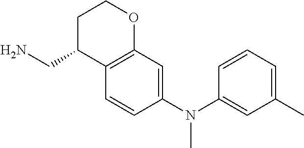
C1=CC(N(C2=CC(C)=CC=C2)C)=CC2=C1C(CN)CCO2
